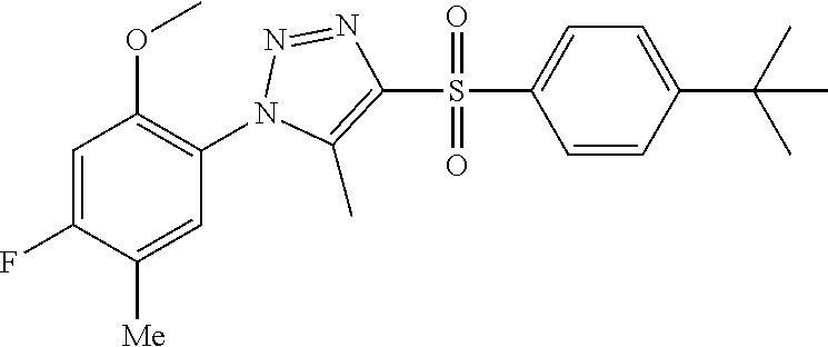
C1=C(F)C([Me])=CC(N2N=NC(S(=O)(=O)C3=CC=C(C(C)(C)C)C=C3)=C2C)=C1OC
